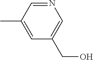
N1=CC(C)=CC(CO)=C1
